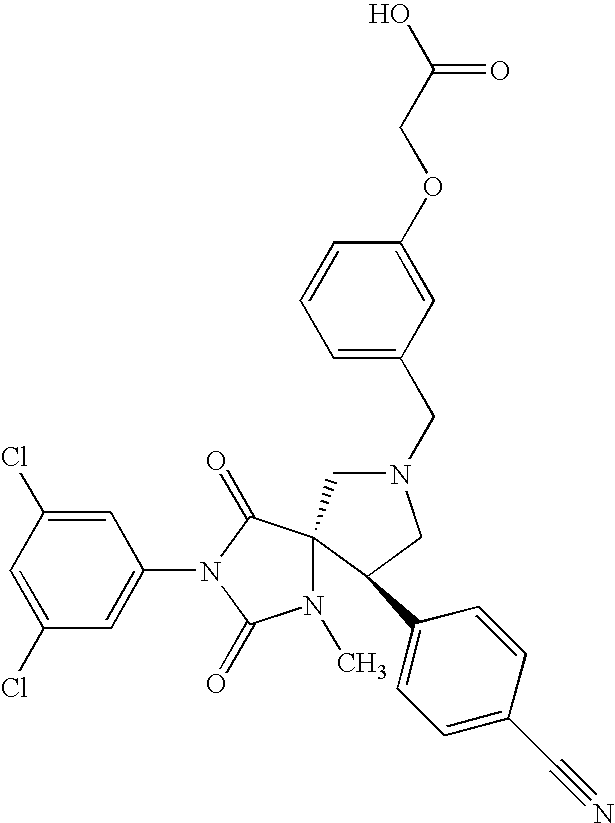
C1(Cl)=CC(Cl)=CC(N2C(=O)N(C)C3(C2=O)CN(CC2=CC=CC(OCC(O)=O)=C2)CC3C2=CC=C(C#N)C=C2)=C1
